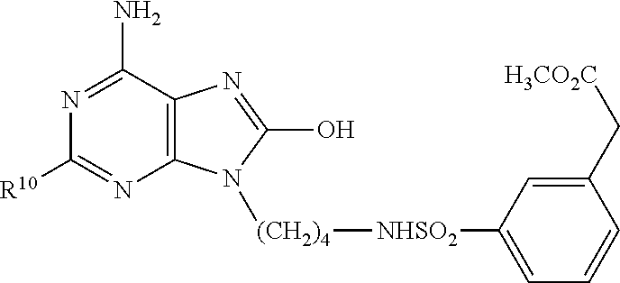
C12=C(C(N)=NC([R10])=N1)N=C(O)N2[(CH2)4][NHSO2]C1=CC=CC(C[H3CO2C])=C1
